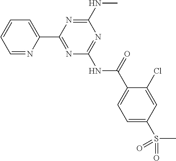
C1=NC(C2=NC(NC(C3=CC=C(S(=O)(=O)C)C=C3Cl)=O)=NC(NC)=N2)=CC=C1
